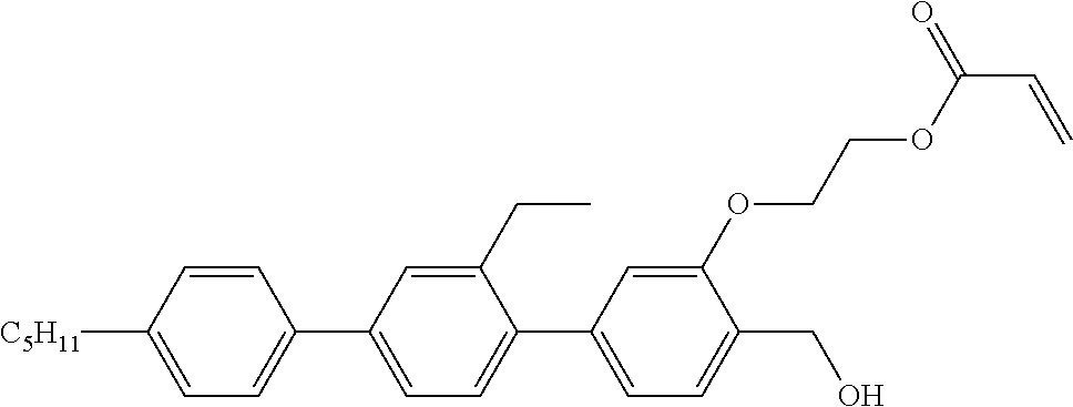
C1=CC([C5H11])=CC=C1C1=CC=C(C2=CC=C(CO)C(OCCOC(=O)C=C)=C2)C(CC)=C1
